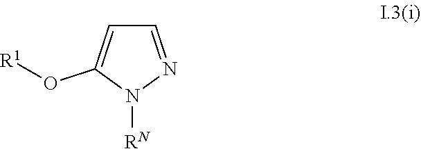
N1=CC=C(O[R1])N1[RN]
